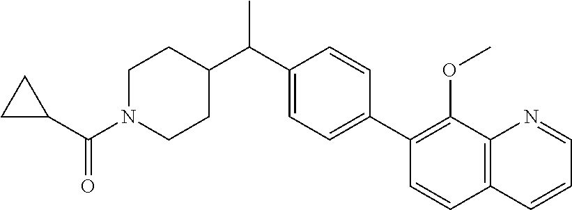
C(C1=CC=C(C2=C(OC)C3=C(C=C2)C=CC=N3)C=C1)(C)C1CCN(C(C2CC2)=O)CC1
